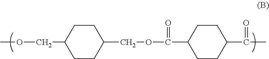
COCC1CCC(COC(=O)C2CCC(C(=O)C)CC2)CC1
